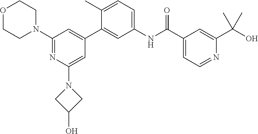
C1(N2CCOCC2)=NC(N2CC(O)C2)=CC(C2=CC(NC(C3=CC=NC(C(C)(O)C)=C3)=O)=CC=C2C)=C1
